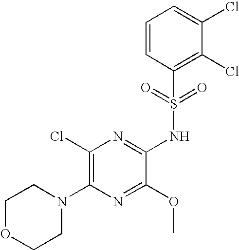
C1(Cl)=C(N2CCOCC2)N=C(OC)C(NS(C2=C(Cl)C(Cl)=CC=C2)(=O)=O)=N1
